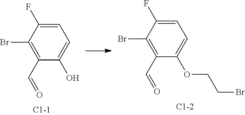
C1(F)=CC=C(O)C(C=O)=C1Br.C1(F)=CC=C(OCCBr)C(C=O)=C1Br
